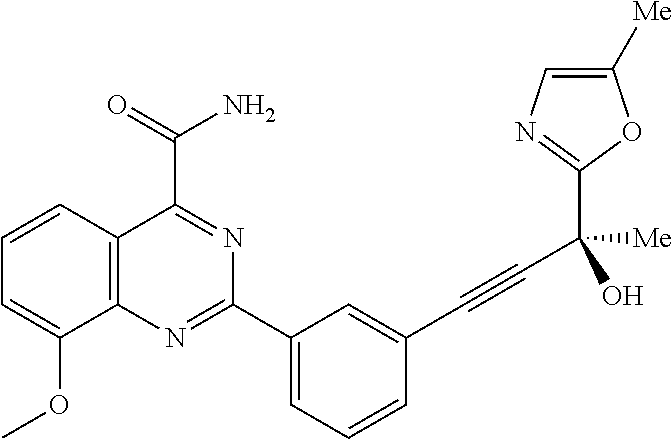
C12=C(C=CC=C1OC)C(C(=O)N)=NC(C1=CC=CC(C#CC(C3=NC=C([Me])O3)([Me])O)=C1)=N2
